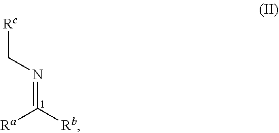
[Rc]CN=C([Rb])[Ra]
